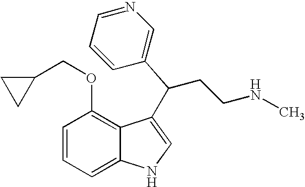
C1=CC=C2C(=C1OCC1CC1)C(C(CCNC)C1=CN=CC=C1)=CN2
